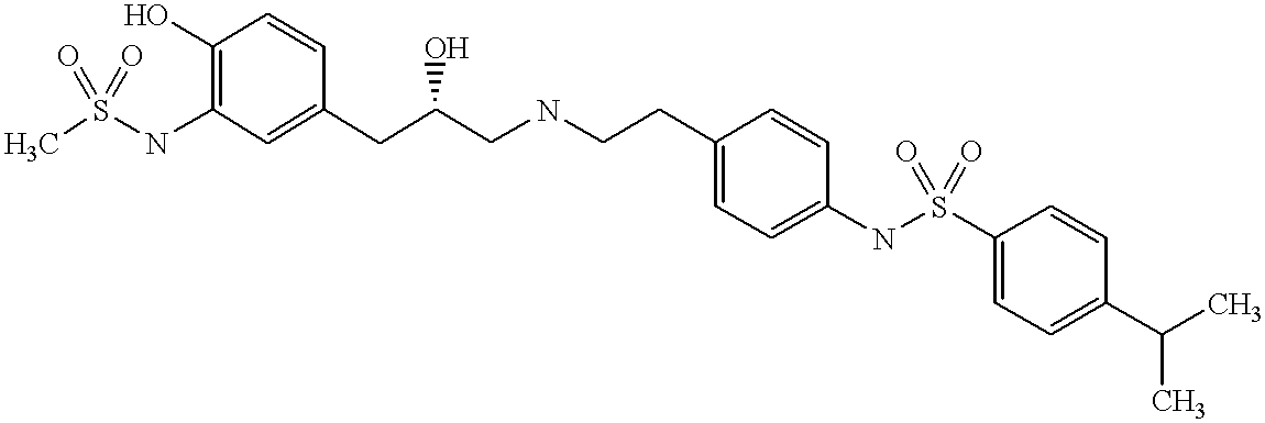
CS(NC1=C(O)C=CC(CC(CNCCC2=CC=C(NS(C3=CC=C(C(C)C)C=C3)(=O)=O)C=C2)O)=C1)(=O)=O
